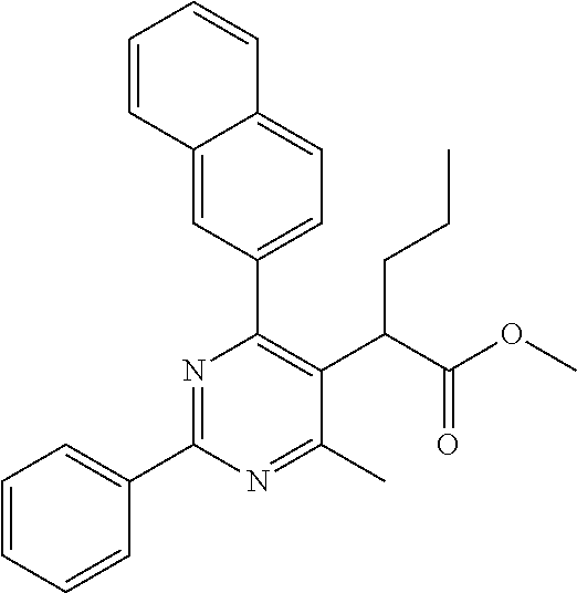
C1=CC=CC(C2=NC(C3=CC=C4C(=C3)C=CC=C4)=C(C(C(OC)=O)CCC)C(C)=N2)=C1
